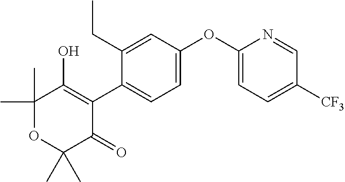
C1=C(OC2=CC=C([CF3])C=N2)C=C(CC)C(C2=C(O)C(C)(C)OC(C)(C)C2=O)=C1
